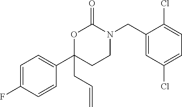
C1=C(F)C=CC(C2(CC=C)OC(=O)N(CC3=CC(Cl)=CC=C3Cl)CC2)=C1
